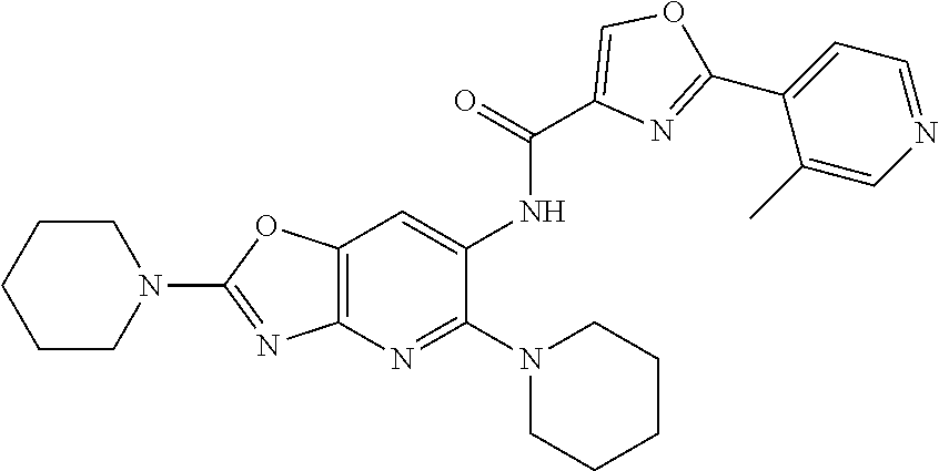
C12=C(N=C(N3CCCCC3)C(NC(C3=COC(C4=CC=NC=C4C)=N3)=O)=C1)N=C(N1CCCCC1)O2
